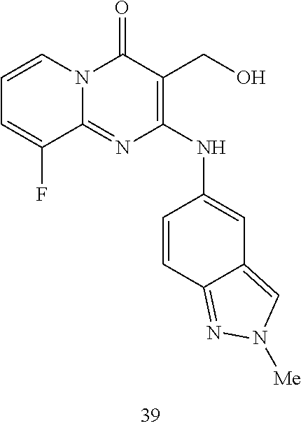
C1=CC=C(F)C2=NC(NC3=CC4=CN([Me])N=C4C=C3)=C(CO)C(=O)N12
